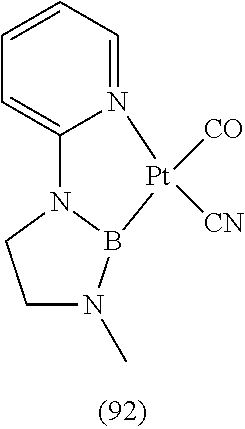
C1=CC=N2C(=C1)N1CCN(C)B1[Pt]2([CN])[CO]
